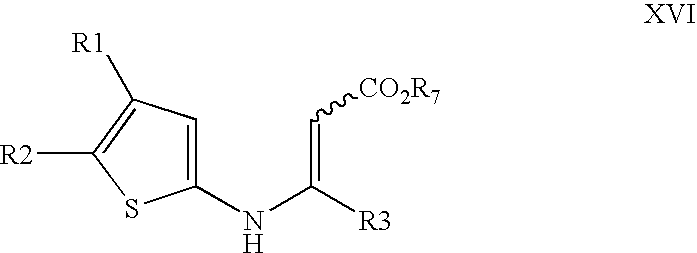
C1=C(NC(=C[CO2R7])[R3])SC([R2])=C1[R1]
